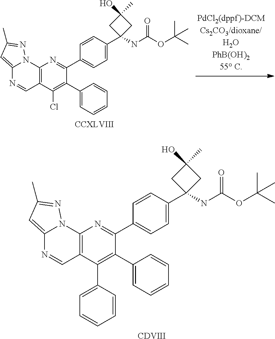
[CCXLVIII].C12=CC(C)=NN1C1=C(C=N2)C(Cl)=C(C2=CC=CC=C2)C(C2=CC=C(C3(NC(OC(C)(C)C)=O)CC(O)(C)C3)C=C2)=N1.C12=CC(C)=NN1C1=C(C=N2)C(C2=CC=CC=C2)=C(C2=CC=CC=C2)C(C2=CC=C(C3(NC(OC(C)(C)C)=O)CC(O)(C)C3)C=C2)=N1.[CDVIII]
